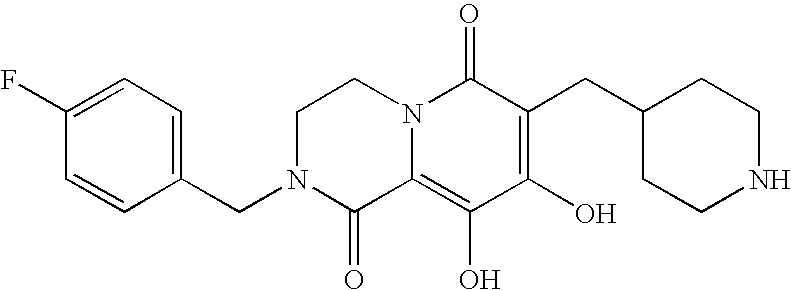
C1N(CC2=CC=C(F)C=C2)C(=O)C2=C(O)C(O)=C(CC3CCNCC3)C(=O)N2C1
